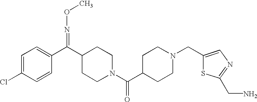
C1=C(Cl)C=CC(C(=NOC)C2CCN(C(=O)C3CCN(CC4=CN=C(CN)S4)CC3)CC2)=C1
